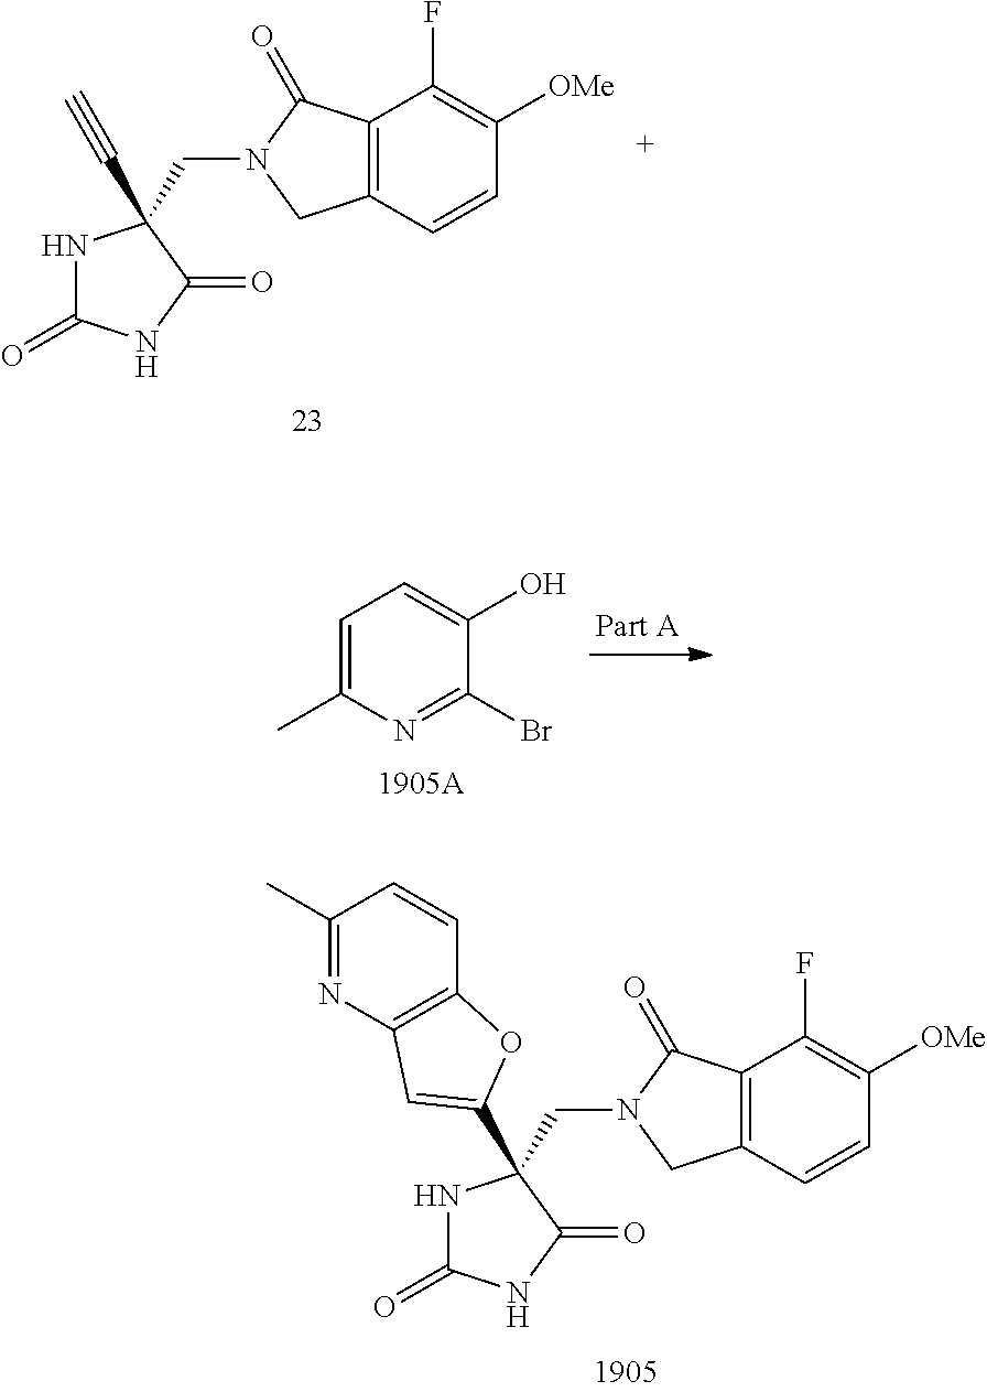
C12=C(C=CC([OMe])=C1F)CN(CC1(C3=CC4=C(C=CC(C)=N4)O3)NC(=O)NC1=O)C2=O.C12=C(C=CC([OMe])=C1F)CN(CC1(C#C)NC(=O)NC1=O)C2=O.C1=C(C)N=C(Br)C(O)=C1
